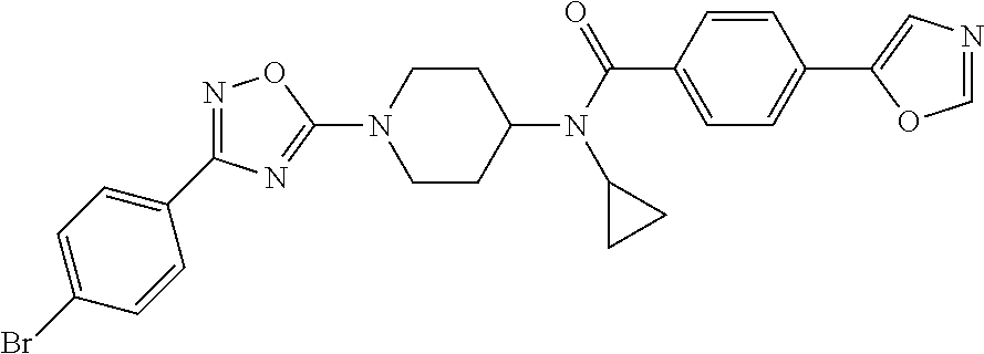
C1CC(N(C(C2=CC=C(C3=CN=CO3)C=C2)=O)C2CC2)CCN1C1=NC(C2=CC=C(Br)C=C2)=NO1
